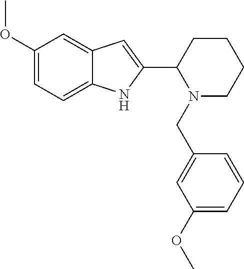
C1(OC)=CC=C2C(=C1)C=C(C1N(CC3=CC(OC)=CC=C3)CCCC1)N2
